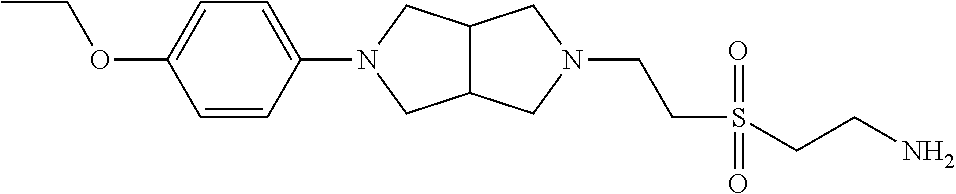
C12C(CN(C3=CC=C(OCC)C=C3)C1)CN(CCS(=O)(=O)CCN)C2
